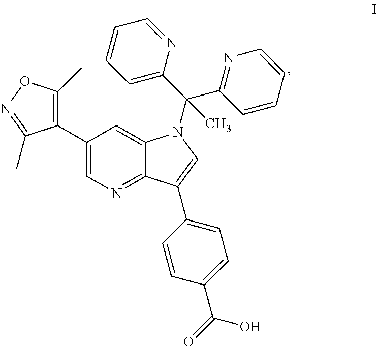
C1(C2=C(C)ON=C2C)=CN=C2C(=C1)N(C(C1=CC=CC=N1)(C1=NC=CC=C1)C)C=C2C1=CC=C(C(=O)O)C=C1
